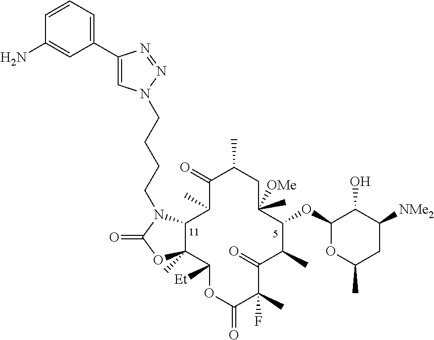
C1(=O)C(C)C2C(C)(C([Et])OC(=O)C(C)(F)C(=O)C(C)C(OC3OC(C)CC([NMe2])C3O)C([OMe])(C)CC1C)OC(=O)N2CCCCN1C=C(C2=CC=CC(N)=C2)N=N1
